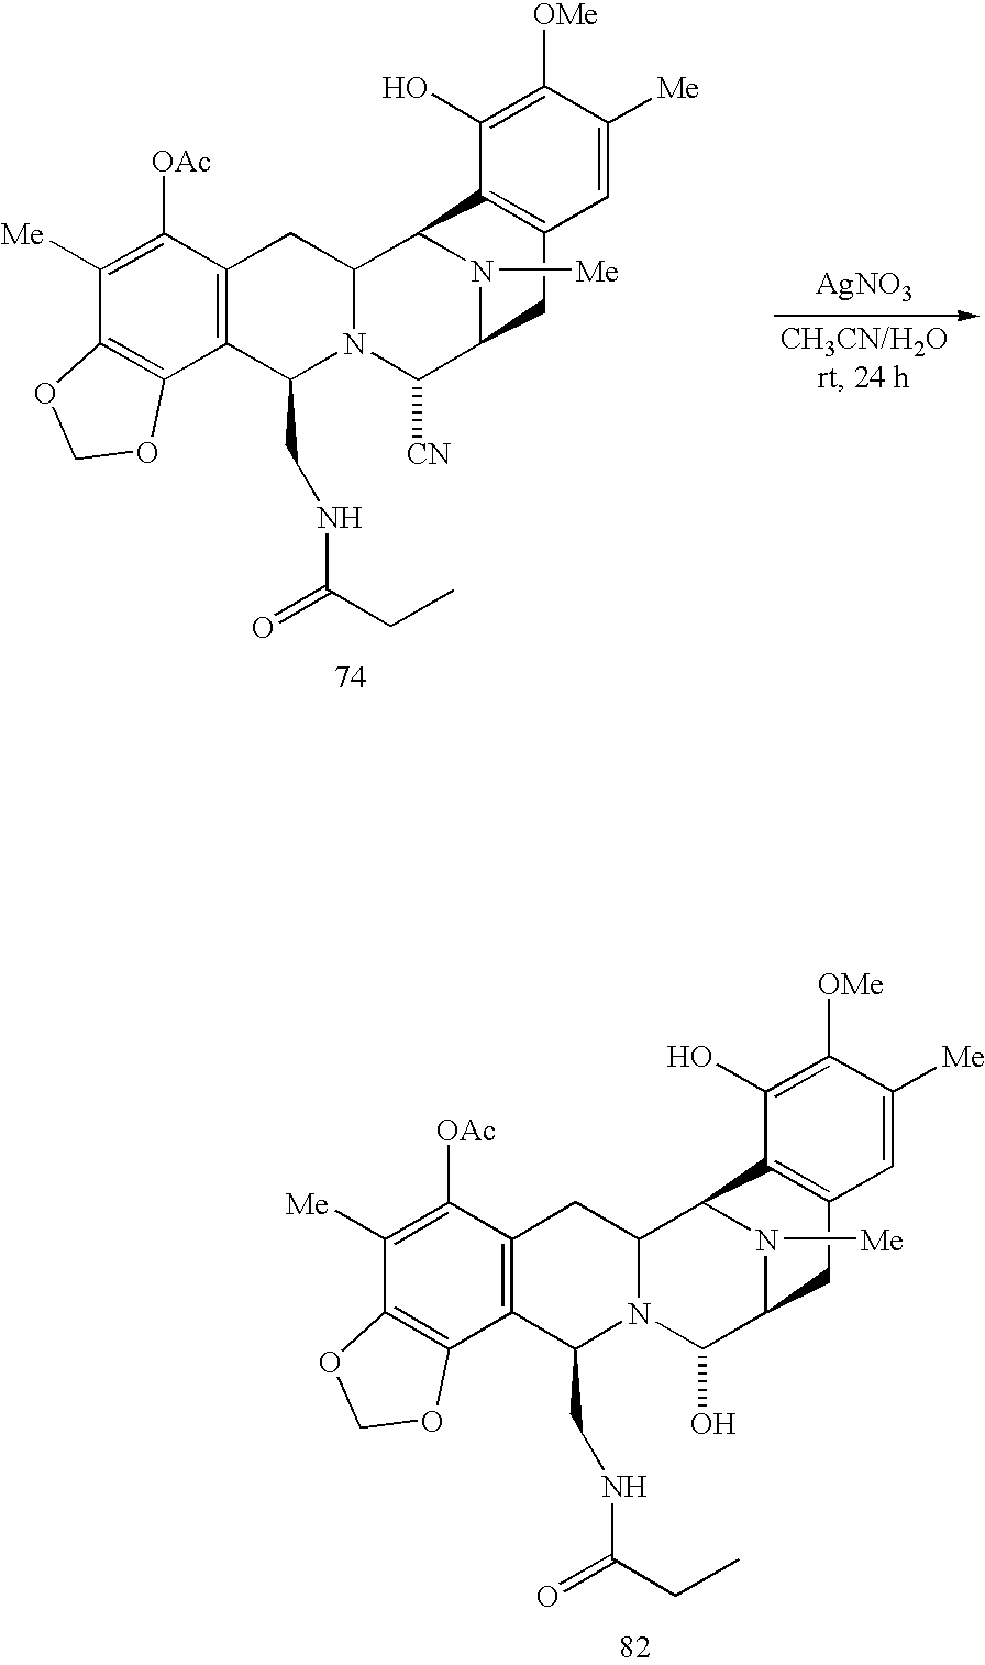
C1([OAc])=C([Me])C2=C(C3=C1CC1N(C3CNC(CC)=O)C([CN])C3CC4=C(C1N3[Me])C(O)=C([OMe])C([Me])=C4)OCO2.[AgNO3].C1([OAc])=C([Me])C2=C(C3=C1CC1N(C3CNC(CC)=O)C(O)C3CC4=C(C1N3[Me])C(O)=C([OMe])C([Me])=C4)OCO2
